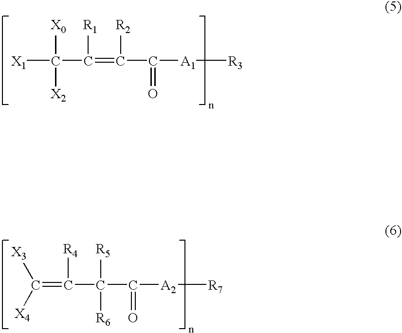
[X1]C(C(=C(C([A1][R3])=O)[R2])[R1])([X0])[X2].C(=C(C(C([A2][R7])=O)([R5])[R6])[R4])([X3])[X4]
